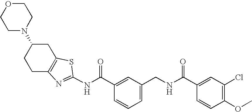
N(C(C1=CC(CNC(C2=CC(Cl)=C(OC)C=C2)=O)=CC=C1)=O)C1=NC2=C(CC(N3CCOCC3)CC2)S1
